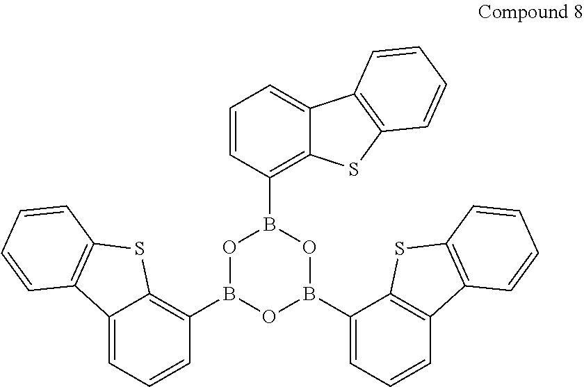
C12=CC=CC(B3OB(C4=CC=CC5=C4SC4=C5C=CC=C4)OB(C4=C5C(=CC=C4)C4=C(S5)C=CC=C4)O3)=C1SC1=C2C=CC=C1
